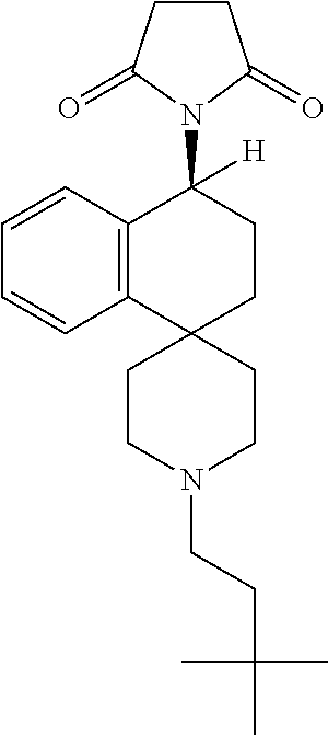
C12=C(C=CC=C1)C(N1C(=O)CCC1=O)([H])CCC21CCN(CCC(C)(C)C)CC1
